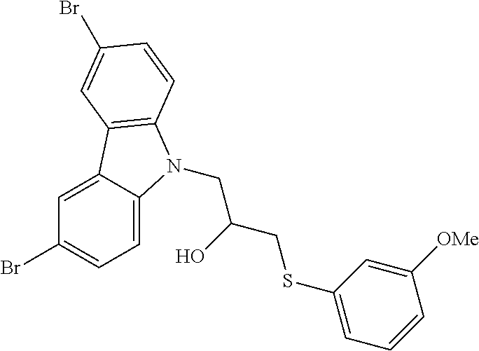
C1(Br)=CC=C2C(=C1)C1=C(N2CC(CSC2=CC=CC([OMe])=C2)O)C=CC(Br)=C1
